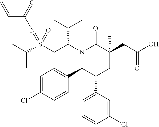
C(C)(C)S(CC(N1C(=O)C(CC(O)=O)(C)CC(C2=CC=CC(Cl)=C2)C1C1=CC=C(Cl)C=C1)C(C)C)(=NC(C=C)=O)=O
